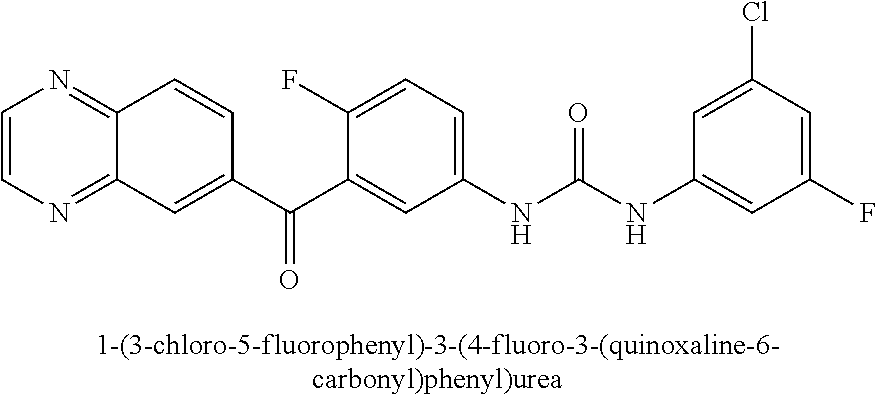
C1(C(C2=CC3=NC=CN=C3C=C2)=O)=CC(NC(NC2=CC(F)=CC(Cl)=C2)=O)=CC=C1F
